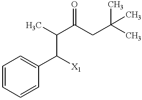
C1=CC=CC(C([X1])C(C)C(CC(C)(C)C)=O)=C1
